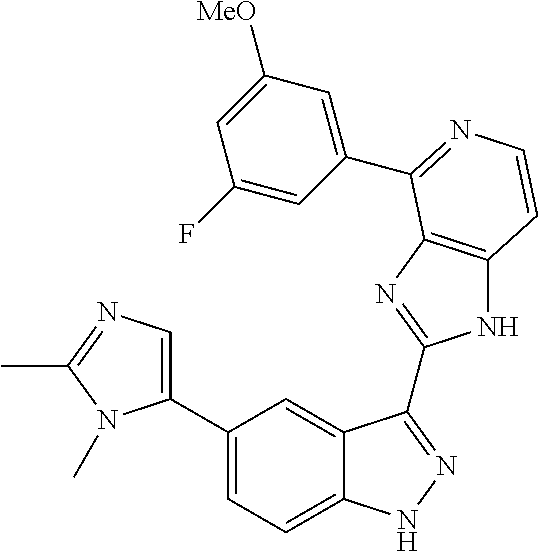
C1(C2=CC=C3C(=C2)C(C2=NC4=C(N2)C=CN=C4C2=CC([MeO])=CC(F)=C2)=NN3)=CN=C(C)N1C
